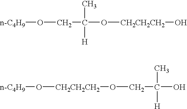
[n-C4H9]OCC(O[CH2CH2CH2]O)(C)[H].[n-C4H9]O[CH2CH2CH2]OCC(O)(C)[H]
